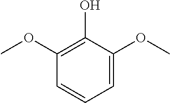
C1=C(OC)C(O)=C(OC)C=C1
